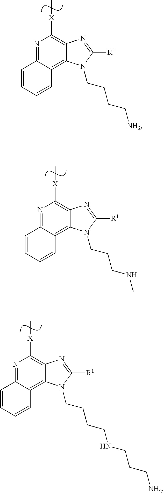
N1=C2C(=C3C(=C1[X]C)N=C([R1])N3CCCC[NH2])C=CC=C2.N1=C2C(=C3C(=C1[X]C)N=C([R1])N3CCC[NH]C)C=CC=C2.N1=C2C(=C3C(=C1[X]C)N=C([R1])N3CCCCNCCC[NH2])C=CC=C2
